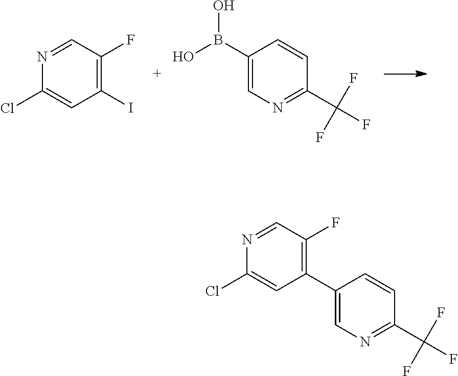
C1(I)=C(F)C=NC(Cl)=C1.C1=C(B(O)O)C=CC(C(F)(F)F)=N1.C1(C2=CN=C(C(F)(F)F)C=C2)=C(F)C=NC(Cl)=C1
